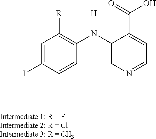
C1=C(I)C=CC(N(C2=CN=CC=C2C(=O)O)[H])=C1[R]
